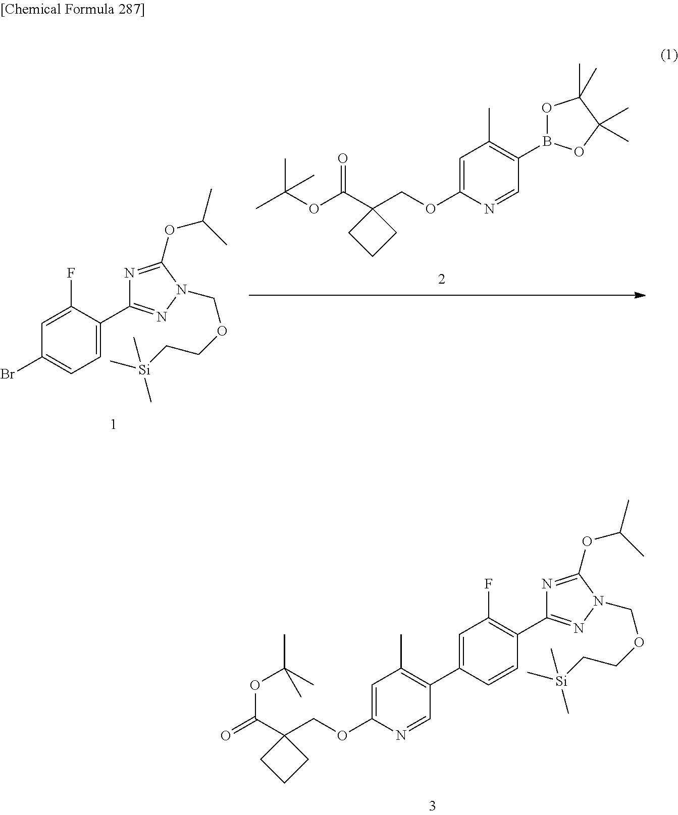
C1(C2=CC(F)=C(C3=NN(COCC[Si](C)(C)C)C(OC(C)C)=N3)C=C2)=C(C)C=C(OCC2(C(=O)OC(C)(C)C)CCC2)N=C1.B1(C2=C(C)C=C(OCC3(C(OC(C)(C)C)=O)CCC3)N=C2)OC(C)(C)C(C)(C)O1.C1(Br)=CC=C(C2=NN(COCC[Si](C)(C)C)C(OC(C)C)=N2)C(F)=C1
